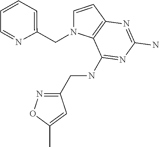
C1=CC2=C(N1CC1=CC=CC=N1)C(NCC1=NOC(C)=C1)=NC(N)=N2
